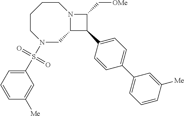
C1CCCN(S(C2=CC=CC([Me])=C2)(=O)=O)CC2N1C(C[OMe])C2C1=CC=C(C2=CC=CC([Me])=C2)C=C1
